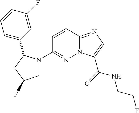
N12C(=NC=C1C(=O)NCCF)C=CC(N1CC(F)CC1C1=CC=CC(F)=C1)=N2
